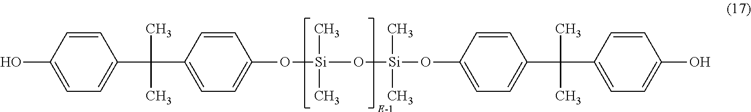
OC1=CC=C(C(C)(C)C2=CC=C(O[Si](C)(C)O[Si](C)(C)OC3=CC=C(C(C)(C)C4=CC=C(O)C=C4)C=C3)C=C2)C=C1
